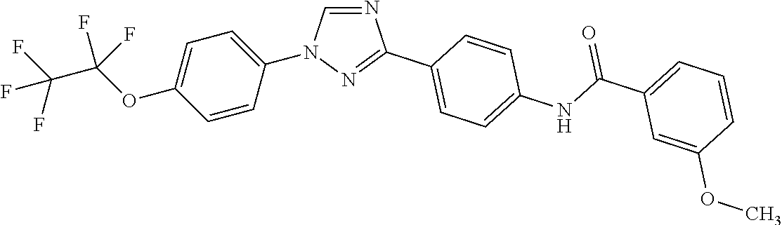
C1=CC(N2C=NC(C3=CC=C(NC(C4=CC=CC(OC)=C4)=O)C=C3)=N2)=CC=C1OC(C(F)(F)F)(F)F
